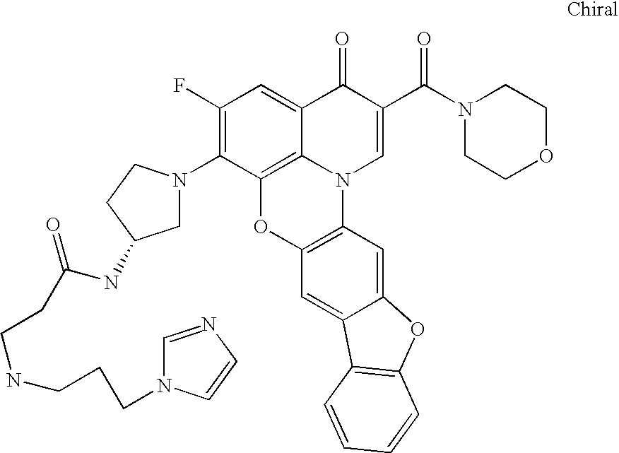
C12=C3C(=CC(F)=C1N1CC(NC(CCNCCCN4C=NC=C4)=O)CC1)C(=O)C(C(=O)N1CCOCC1)=CN3C1=C(O2)C=C2C(=C1)OC1=C2C=CC=C1
